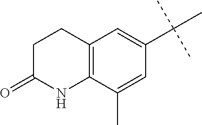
C12=C(C(C)=CC(C(C)(C)C)=C1)NC(=O)CC2
